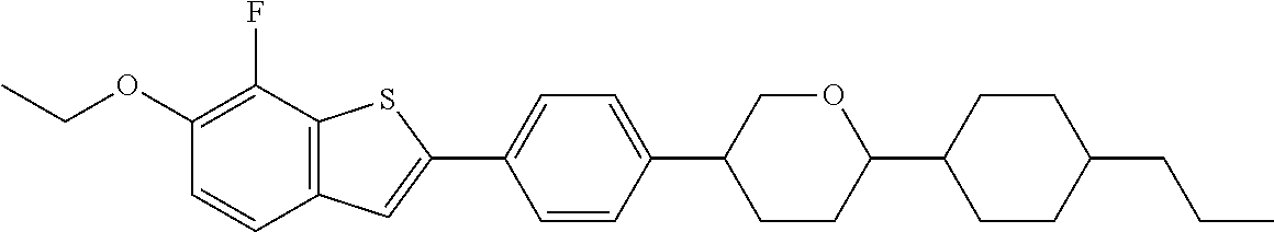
CCOC1=C(F)C2=C(C=C1)C=C(C1=CC=C(C3CCC(C4CCC(CCC)CC4)OC3)C=C1)S2
